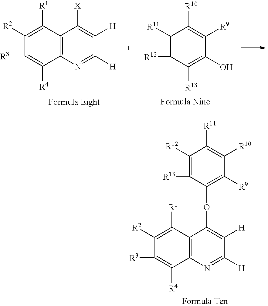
C12=C(N=C([H])C([H])=C1[X])C([R4])=C([R3])C([R2])=C2[R1].C1([R9])=C([R10])C([R11])=C([R12])C([R13])=C1O.C12=C(N=C([H])C([H])=C1OC1=C([R9])C([R10])=C([R11])C([R12])=C1[R13])C([R4])=C([R3])C([R2])=C2[R1]
